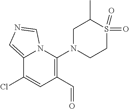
C12=CN=CN1C(N1CCS(=O)(=O)C(C)C1)=C(C=O)C=C2Cl
